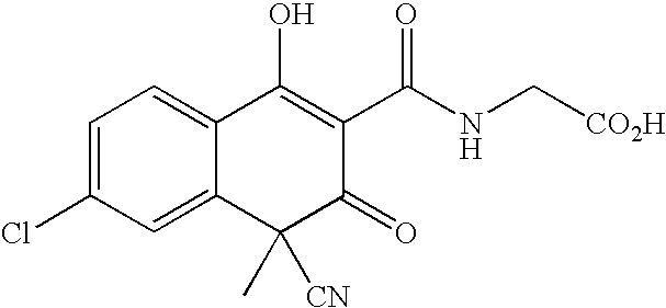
C1(Cl)=CC=C2C(=C1)C(C)([CN])C(=O)C(C(NC[CO2H])=O)=C2O
